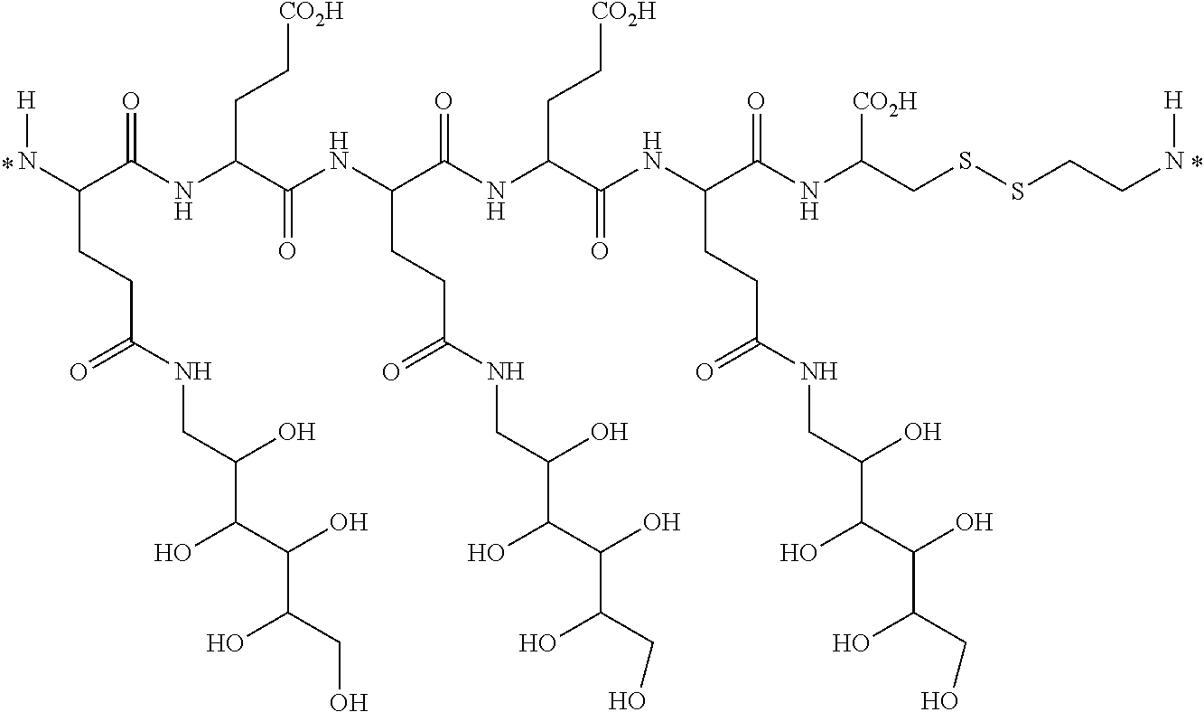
[H]NC(C(NC(CC[CO2H])C(NC(C(=O)NC(C(NC(C(=O)NC([CO2H])CSSCCN[H])CCC(=O)NCC(O)C(O)C(O)C(O)CO)=O)CC[CO2H])CCC(=O)NCC(O)C(O)C(O)C(O)CO)=O)=O)CCC(=O)NCC(O)C(O)C(C(O)CO)O
